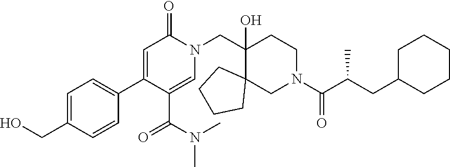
N1(CC2(O)C3(CN(C(=O)C(C)CC4CCCCC4)CC2)CCCC3)C(=O)C=C(C2=CC=C(CO)C=C2)C(C(=O)N(C)C)=C1
